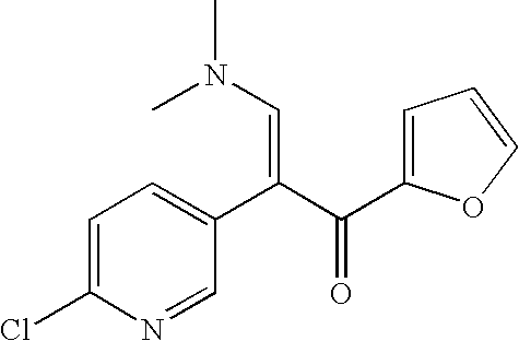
C1=C(Cl)N=CC(C(C(C2=CC=CO2)=O)=CN(C)C)=C1
